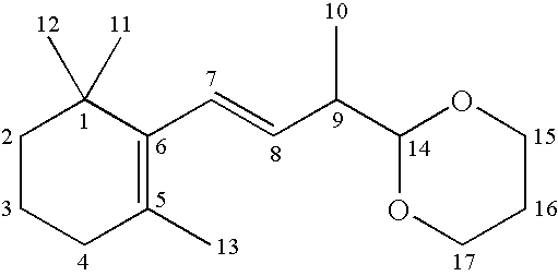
C1CCC(C)=C(C=CC(C2OCCCO2)C)C1(C)C
